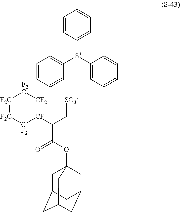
C1=CC([S+](C2=CC=CC=C2)C2=CC=CC=C2)=CC=C1.[CF]1(C(C[SO3-])C(OC23CC4CC(CC(C2)C4)C3)=O)[CF2][F2C][F2C][F2C][CF2]1
